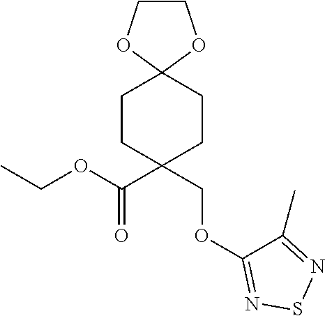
C1CC(C(OCC)=O)(COC2=NSN=C2C)CCC12OCCO2
